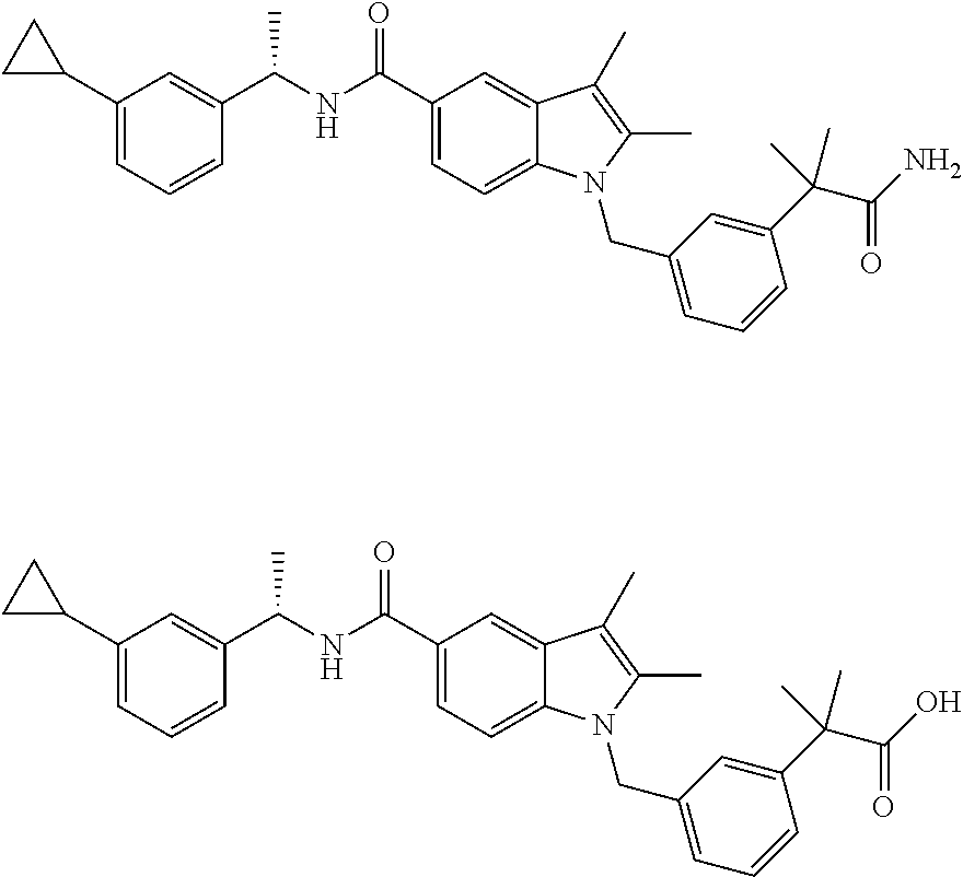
C1(C2CC2)=CC=CC(C(NC(C2=CC=C3C(=C2)C(C)=C(C)N3CC2=CC=CC(C(C(=O)N)(C)C)=C2)=O)C)=C1.C1(C2CC2)=CC=CC(C(NC(C2=CC=C3C(=C2)C(C)=C(C)N3CC2=CC=CC(C(C(=O)O)(C)C)=C2)=O)C)=C1
